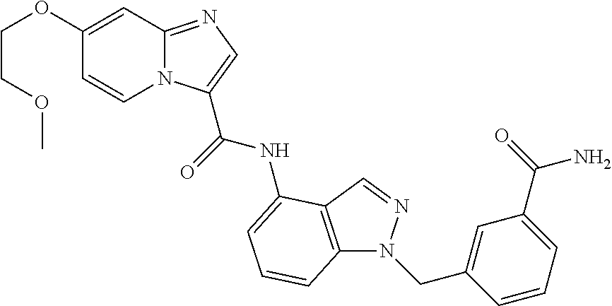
N12C(=NC=C1C(NC1=CC=CC3=C1C=NN3CC1=CC(C(N)=O)=CC=C1)=O)C=C(OCCOC)C=C2
